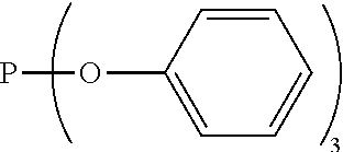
POC1=CC=CC=C1
